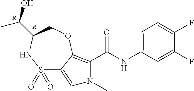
C1(F)=CC(NC(=O)C2=C3C(=CN2C)S(=O)(=O)NC(C(O)C)CO3)=CC=C1F.[R].[R]
